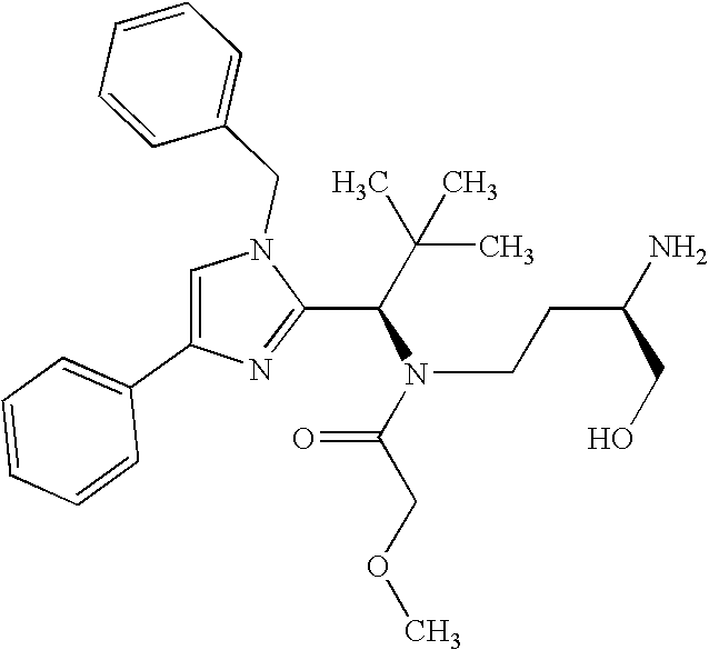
N1(CC2=CC=CC=C2)C=C(C2=CC=CC=C2)N=C1C(C(C)(C)C)N(C(COC)=O)CCC(N)CO
